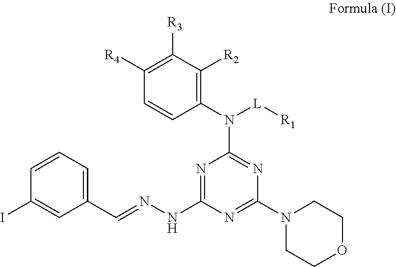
C1(C=NNC2=NC(N([L][R1])C3=C([R2])C([R3])=C([R4])C=C3)=NC(N3CCOCC3)=N2)=CC=CC(I)=C1
